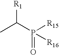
CC(P([R16])([R15])=O)[R1]
